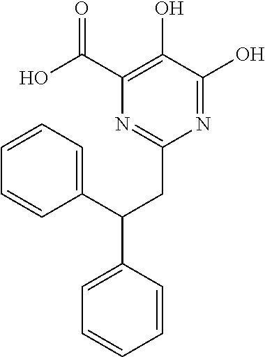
N1=C(O)C(O)=C(C(O)=O)N=C1CC(C1=CC=CC=C1)C1=CC=CC=C1
